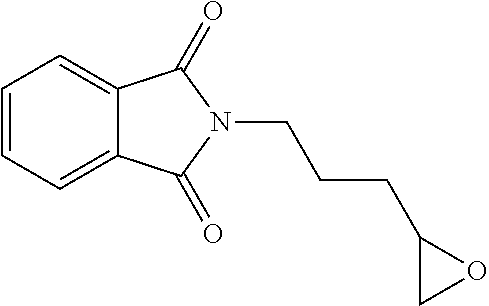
C1=CC=C2C(=C1)C(=O)N(CCCC1CO1)C2=O
